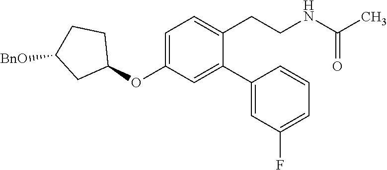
C1=C(OC2CCC([BnO])C2)C=C(C2=CC(F)=CC=C2)C(CCNC(C)=O)=C1
